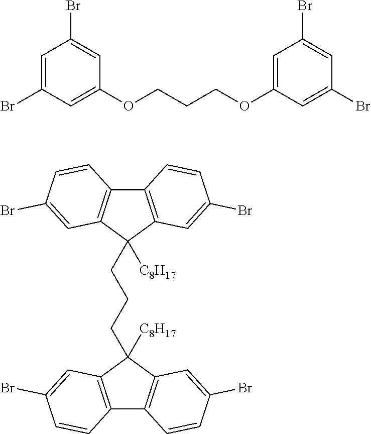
C1=C(Br)C=C(OCCCOC2=CC(Br)=CC(Br)=C2)C=C1Br.C12=C(C([C8H17])(CCCC3([C8H17])C4=C(C5=C3C=C(Br)C=C5)C=CC(Br)=C4)C3=C1C=CC(Br)=C3)C=C(Br)C=C2
